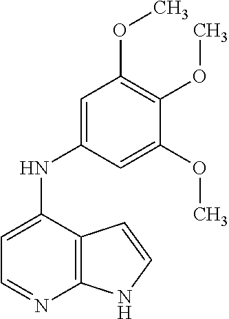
C12=C(C(NC3=CC(OC)=C(OC)C(OC)=C3)=CC=N1)C=CN2
